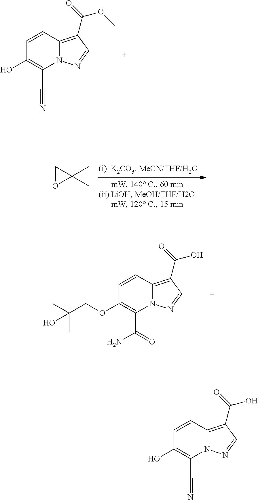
C1OC1(C)C.C1=CC2=C(C(=O)OC)C=NN2C(C#N)=C1O.C1=CC2=C(C(=O)O)C=NN2C(C(=O)N)=C1OCC(C)(C)O.C1=CC2=C(C(=O)O)C=NN2C(C#N)=C1O
